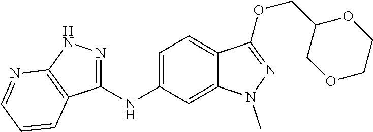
C1(NC2=CC=C3C(=C2)N(C)N=C3OCC2COCCO2)=NNC2=C1C=CC=N2
